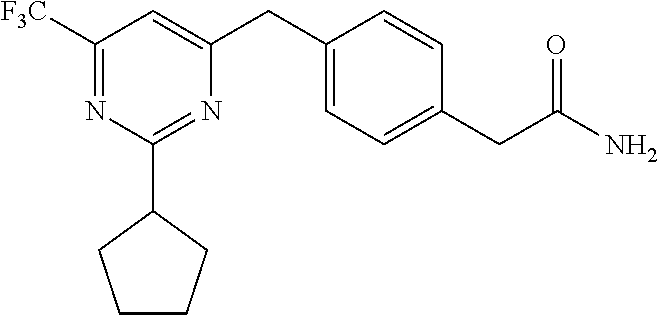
C1([F3C])=NC(C2CCCC2)=NC(CC2=CC=C(CC(N)=O)C=C2)=C1
